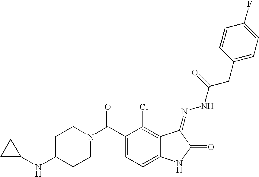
C1(C(N2CCC(NC3CC3)CC2)=O)=CC=C2C(=C1Cl)C(=NNC(CC1=CC=C(F)C=C1)=O)C(=O)N2
